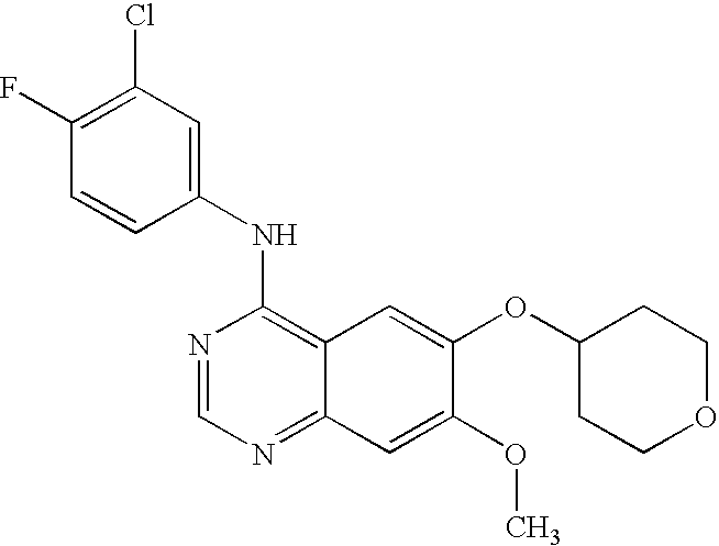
N1=CN=C2C(=C1NC1=CC(Cl)=C(F)C=C1)C=C(OC1CCOCC1)C(OC)=C2
